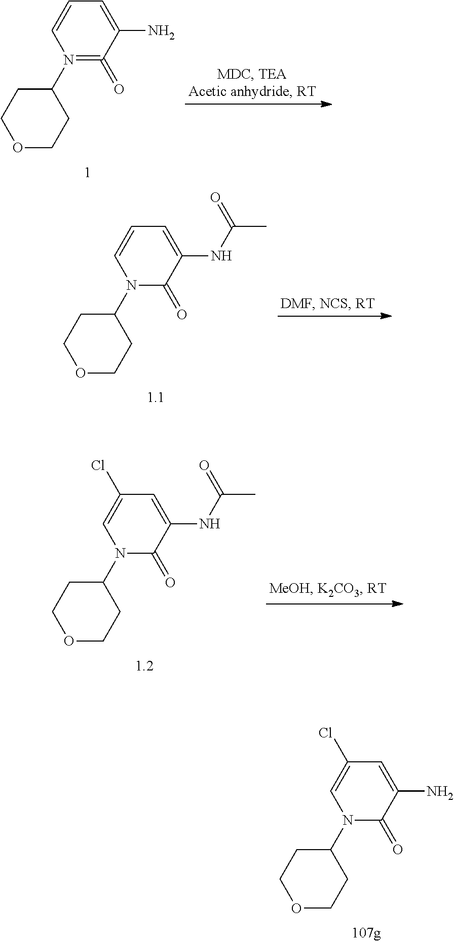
C1=CN(C2CCOCC2)=C(=O)C(N)=C1.C1=CN(C2CCOCC2)C(=O)C(NC(C)=O)=C1.C1(Cl)=CN(C2CCOCC2)C(=O)C(NC(C)=O)=C1.C1(Cl)=CN(C2CCOCC2)C(=O)C(N)=C1
